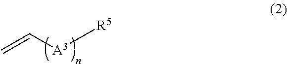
C=C[A3][R5]
